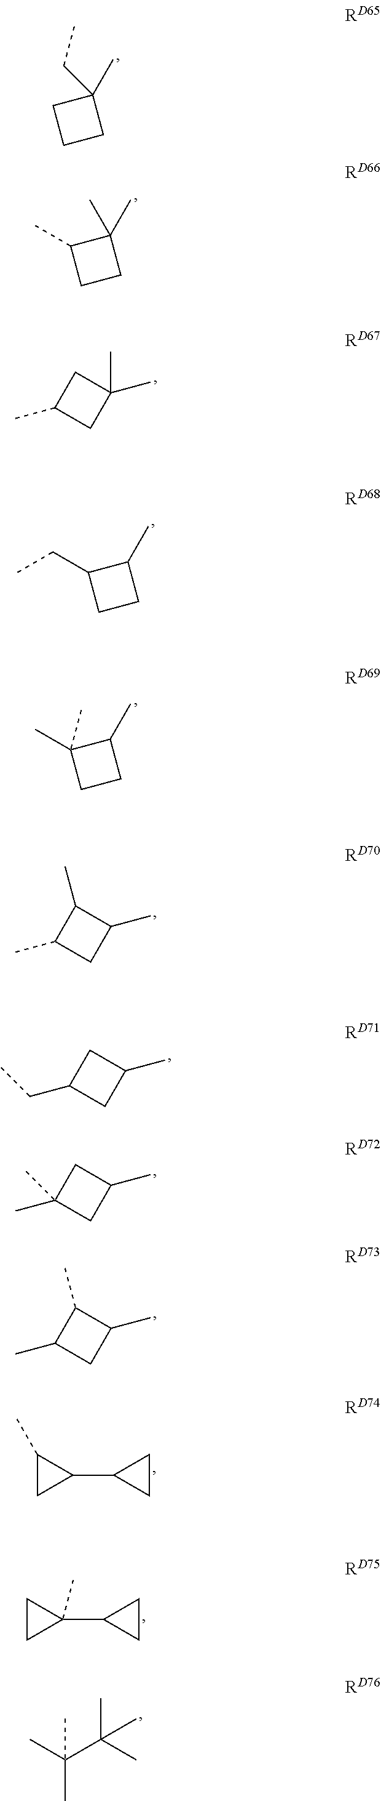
C1CC(C)(CC)C1.C1CC(C)(C)C1C.C1C(C)CC1(C)C.C1CC(C)C1CC.C1CC(C)C1(C)C.C1(C)CC(C)C1C.C1(CC)CC(C)C1.C1(C)(C)CC(C)C1.C1(C)CC(C)C1C.C1(C2CC2)C(C)C1.C1(C2CC2)(C)CC1.C(C(C)(C)C)(C)(C)C
